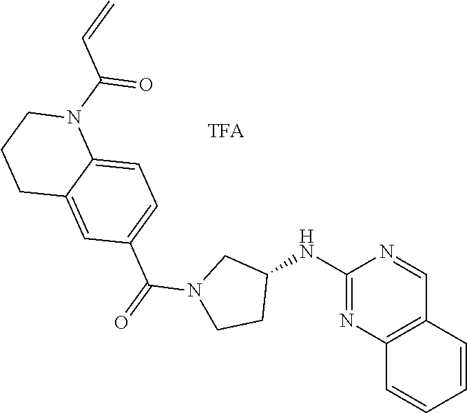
C(=C)C(=O)N1C2=CC=C(C(N3CCC(NC4=NC5=C(C=CC=C5)C=N4)C3)=O)C=C2CCC1
